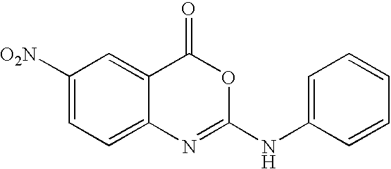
C1([O2N])=CC=C2C(=C1)C(=O)OC(NC1=CC=CC=C1)=N2
